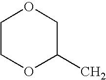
C1COC(C)CO1
